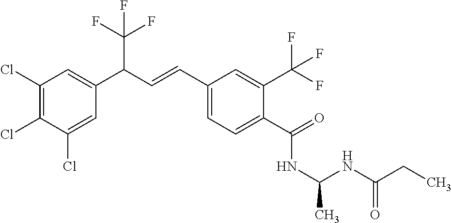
C1(Cl)=C(Cl)C(Cl)=CC(C(C=CC2=CC=C(C(=O)NC(NC(CC)=O)C)C(C(F)(F)F)=C2)C(F)(F)F)=C1
